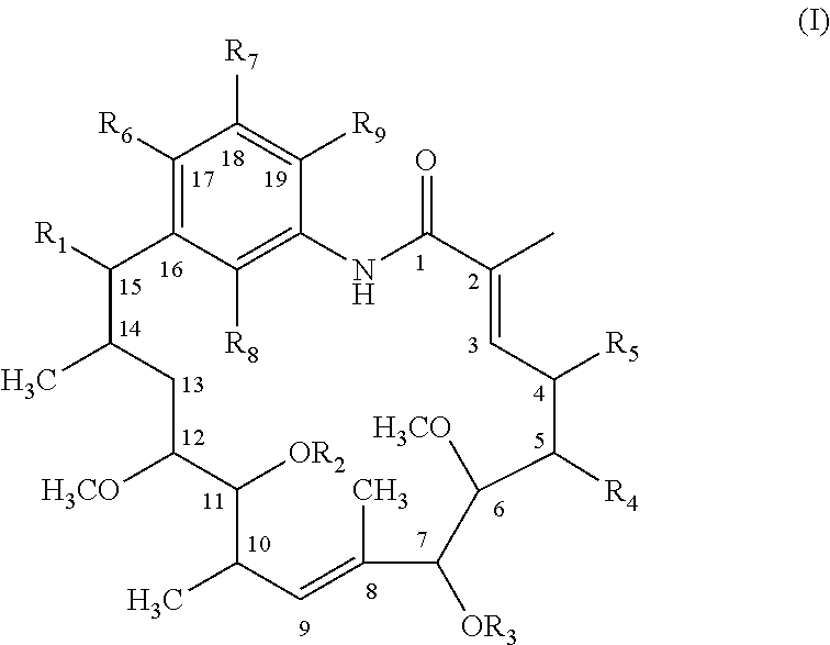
C12=C([R8])C(=C([R6])C([R7])=C1[R9])C([R1])C(C)CC([H3CO])C([OR2])C(C)C=C(C)C([OR3])C([H3CO])C([R4])C([R5])C=C(C)C(=O)N2
